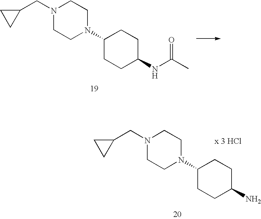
C1(N2CCN(CC3CC3)CC2)CCC(N)CC1.C1(N2CCN(CC3CC3)CC2)CCC(NC(C)=O)CC1
